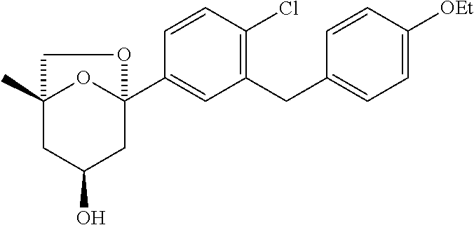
C1=CC(Cl)=C(CC2=CC=C([OEt])C=C2)C=C1C12OC(C)(CC(O)C1)CO2
